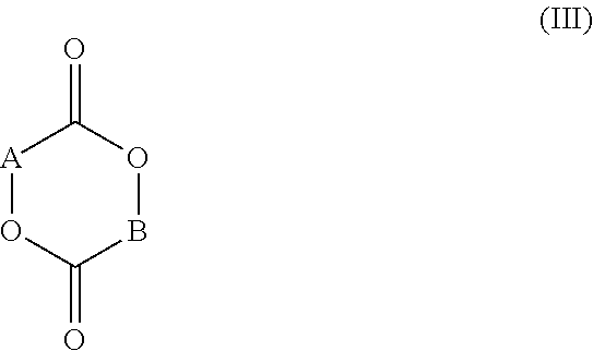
[A]1OC(=O)BOC1=O
